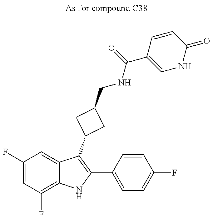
C1(F)=CC(F)=C2C(=C1)C(C1CC(CNC(C3=CNC(=O)C=C3)=O)C1)=C(C1=CC=C(F)C=C1)N2
